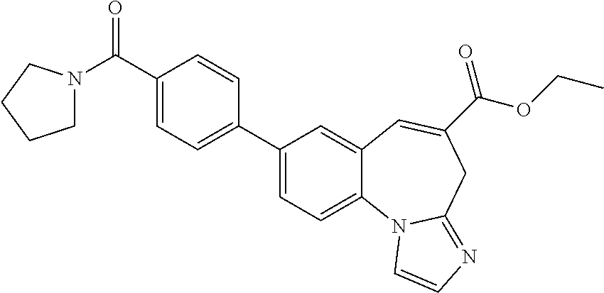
C1(C(=O)N2CCCC2)=CC=C(C2=CC=C3C(=C2)C=C(C(OCC)=O)CC2=NC=CN32)C=C1
